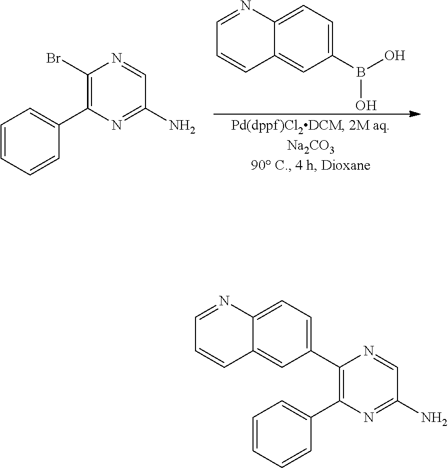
C1=CC2=CC(B(O)O)=CC=C2N=C1.C1=CC=CC(C2=C(Br)N=CC(N)=N2)=C1.C1=CC=CC(C2=C(C3=CC=C4C(=C3)C=CC=N4)N=CC(N)=N2)=C1
